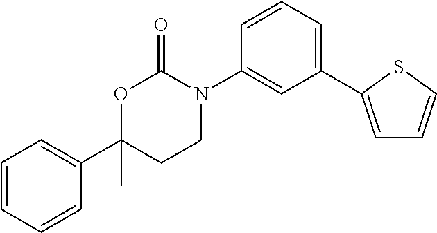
C1(C2=CC=CS2)=CC=CC(N2C(=O)OC(C3=CC=CC=C3)(C)CC2)=C1
